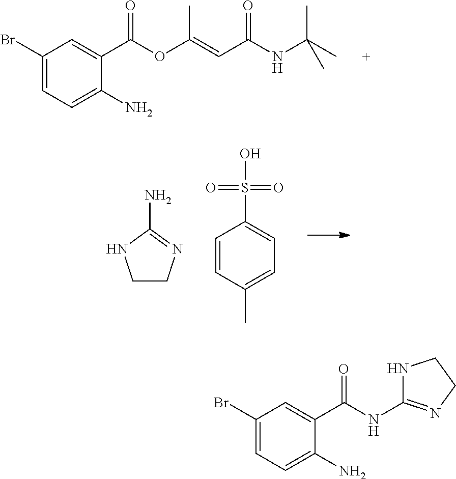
C1(Br)=CC=C(N)C(C(OC(=CC(NC(C)(C)C)=O)C)=O)=C1.C1CN=C(N)N1.C1=CC(C)=CC=C1S(O)(=O)=O.C1(Br)=CC=C(N)C(C(NC2=NCCN2)=O)=C1
